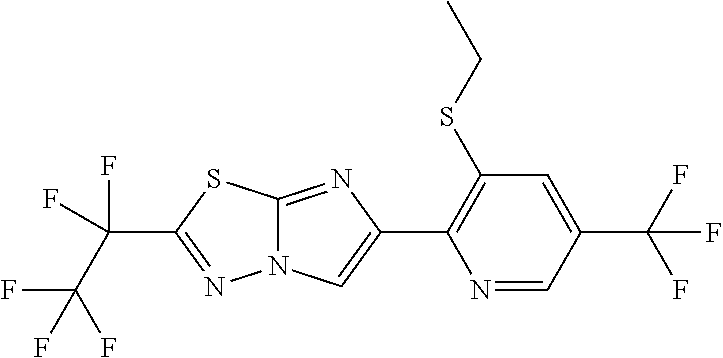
N1=CC(C(F)(F)F)=CC(SCC)=C1C1=CN2C(=N1)SC(C(F)(F)C(F)(F)F)=N2
